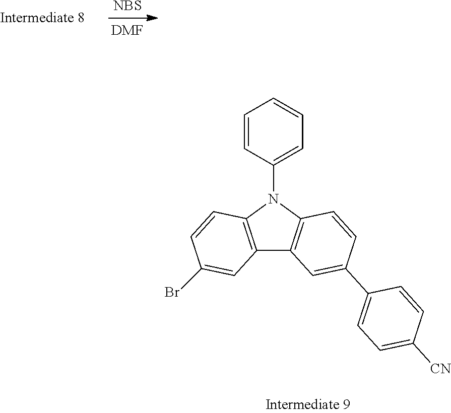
[NBS].[DMF].C1=CC(N2C3=C(C4=C2C=CC(C2=CC=C([CN])C=C2)=C4)C=C(Br)C=C3)=CC=C1
